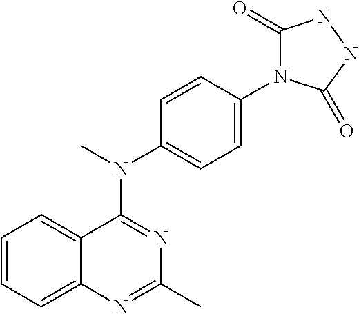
C12=CC=CC=C1N=C(C)N=C2N(C)C1=CC=C(N2C(=O)NNC2=O)C=C1
